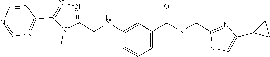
N1=C(CNC2=CC(C(=O)NCC3=NC(C4CC4)=CS3)=CC=C2)N(C)C(C2=NC=NC=C2)=N1
